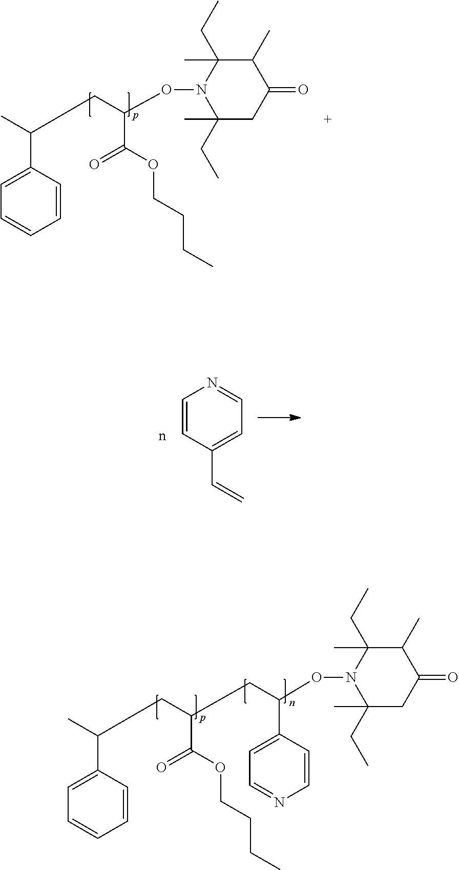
C1(C)C(CC)(C)N(OC(C(=O)OCCCC)CC(C2=CC=CC=C2)C)C(CC)(C)CC1=O.C1=CC(C=C)=CC=N1.C1(C)C(CC)(C)N(OC(CC(C(=O)OCCCC)CC(C2=CC=CC=C2)C)C2=CC=NC=C2)C(CC)(C)CC1=O
